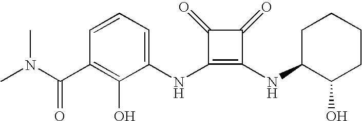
CN(C(C1=C(O)C(NC2=C(NC3C(O)CCCC3)C(=O)C2=O)=CC=C1)=O)C
